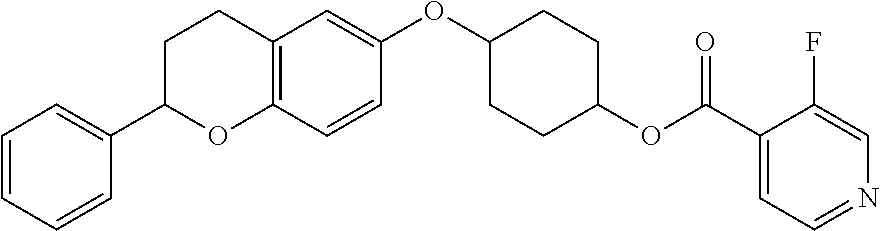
C1=CC=CC(C2OC3=C(CC2)C=C(OC2CCC(OC(=O)C4=CC=NC=C4F)CC2)C=C3)=C1
